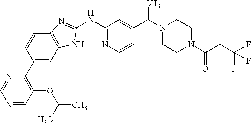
C1=NC(C2=CC3=C(C=C2)N=C(NC2=NC=CC(C(N4CCN(C(CC(F)(F)F)=O)CC4)C)=C2)N3)=C(OC(C)C)C=N1
